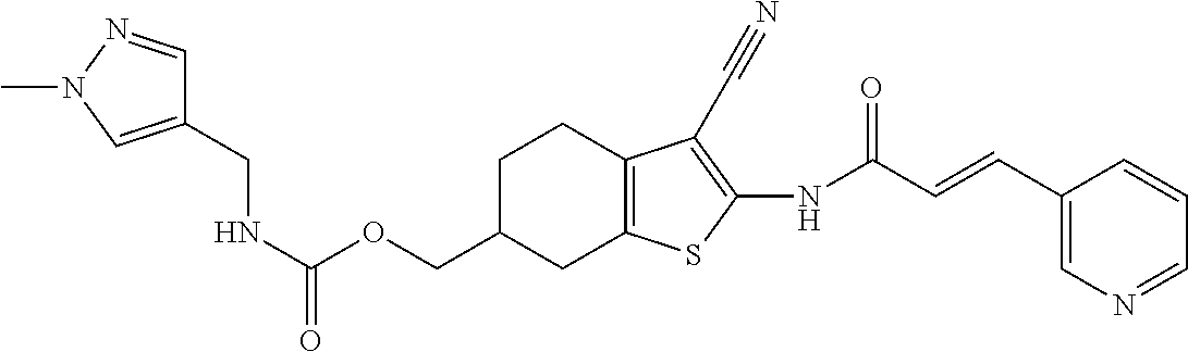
N(C(OCC1CC2=C(CC1)C(C#N)=C(NC(C=CC1=CN=CC=C1)=O)S2)=O)CC1=CN(C)N=C1
